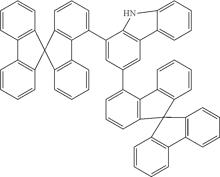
C1(C2=CC(C3=CC=CC4=C3C3=C(C=CC=C3)C43C4=C(C=CC=C4)C4=C3C=CC=C4)=CC3=C2NC2=CC=CC=C32)=CC=CC2=C1C1=C(C=CC=C1)C21C2=C(C=CC=C2)C2=C1C=CC=C2
